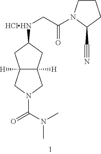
C12([H])C([H])(CC([HClHN]CC(=O)N3CCCC3C#N)C1)CN(C(=O)N(C)C)C2
